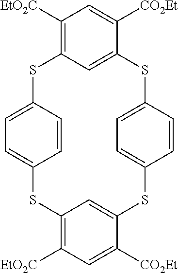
C1([EtO2C])=C2C=C(C([CO2Et])=C1)SC1=CC=C(C=C1)SC1=CC(=C([EtO2C])C=C1[CO2Et])SC1=CC=C(S2)C=C1
